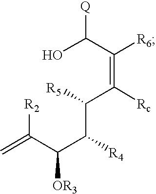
[R2]C(C(C(C([R5])C(=C(C(O)[Q])[R6])[Rc])[R4])[OR3])=C
